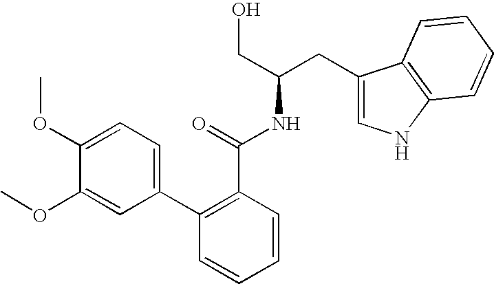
C1=CC=CC(C(=O)NC(CO)CC2=CNC3=C2C=CC=C3)=C1C1=CC=C(OC)C(OC)=C1
